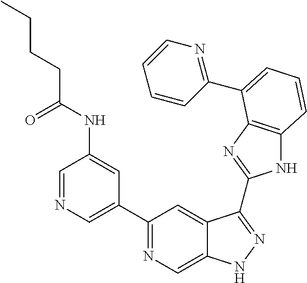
C1=NC=C(C2=NC=C3C(=C2)C(C2=NC4=C(N2)C=CC=C4C2=NC=CC=C2)=NN3)C=C1NC(CCCC)=O
